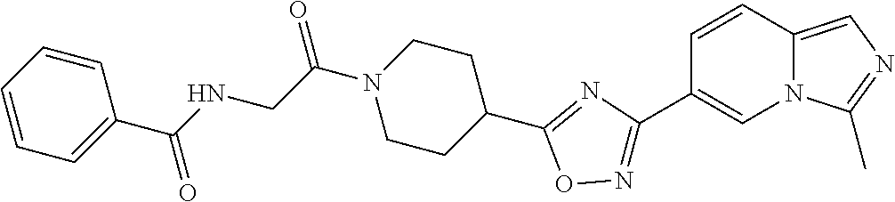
C(C(N1CCC(C2=NC(C3=CN4C(=CN=C4C)C=C3)=NO2)CC1)=O)NC(C1=CC=CC=C1)=O
